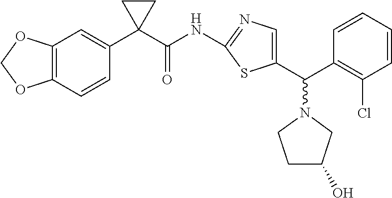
C12=C(C=CC(C3(C(NC4=NC=C(C(C5=C(Cl)C=CC=C5)N5CCC(O)C5)S4)=O)CC3)=C1)OCO2
